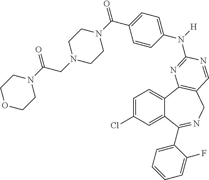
C1=C(Cl)C=C2C(=C1)C1=C(CN=C2C2=CC=CC=C2F)C=NC(N(C2=CC=C(C(N3CCN(CC(N4CCOCC4)=O)CC3)=O)C=C2)[H])=N1
